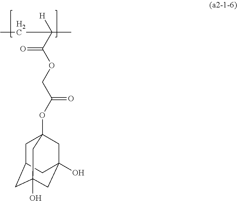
C1C2CC3(O)CC(O)(CC1(OC(COC(=O)C([H])(C)CC)=O)C3)C2
